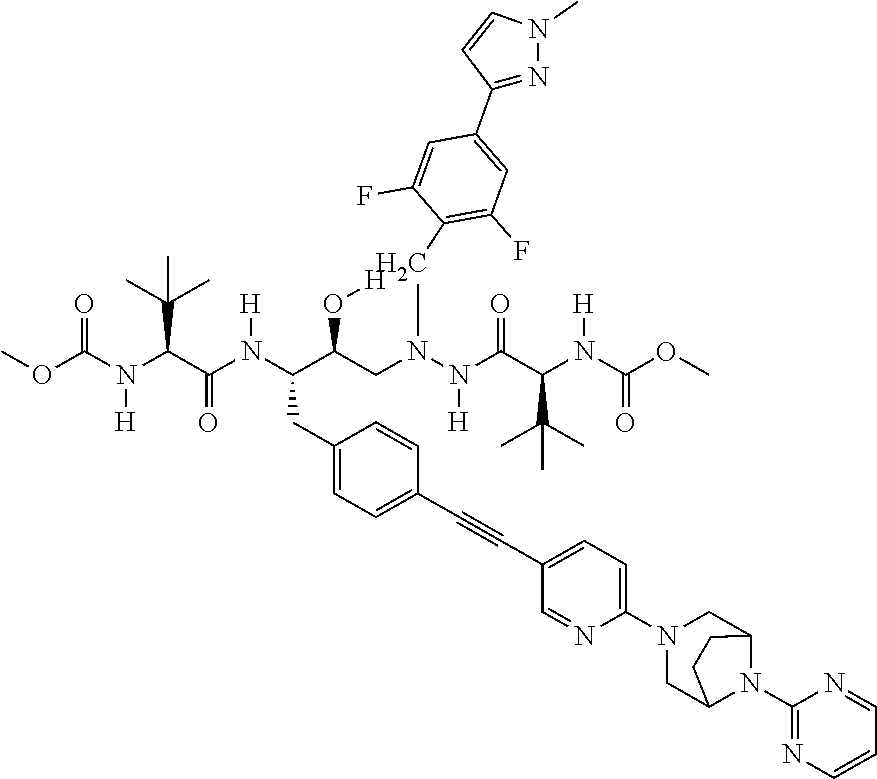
O(C(N(C(C(N(C(C(CN(N(C(C(N(C(OC)=O)[H])C(C)(C)C)=O)[H])CC1=C(F)C=C(C2=NN(C)C=C2)C=C1F)O[H])CC1=CC=C(C#CC2=CC=C(N3CC4N(C5=NC=CC=N5)C(C3)CC4)N=C2)C=C1)[H])=O)C(C)(C)C)[H])=O)C
